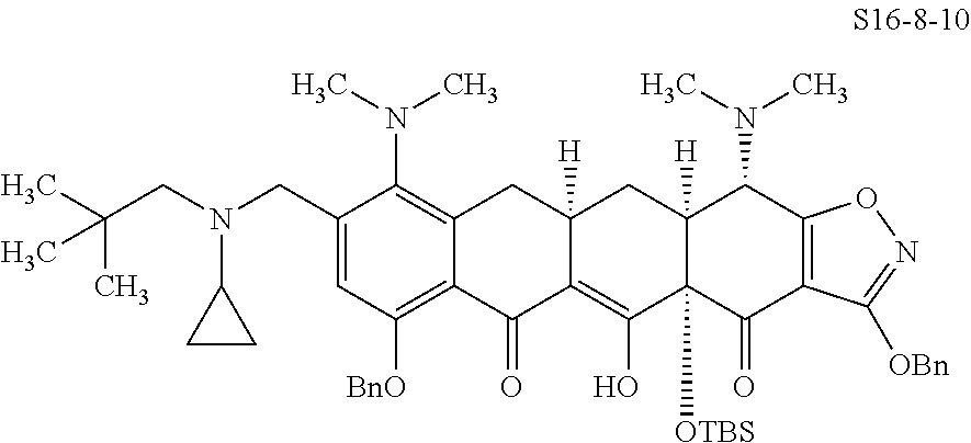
C1(CN(CC(C)(C)C)C2CC2)=CC([BnO])=C2C(=C1N(C)C)CC1([H])C(=C(O)C3([OTBS])C([H])(C1)C(N(C)C)C1=C(C3=O)C([OBn])=NO1)C2=O
